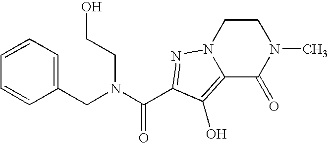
C1(CN(C(=O)C2=NN3CCN(C)C(=O)C3=C2O)CCO)=CC=CC=C1
